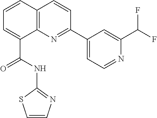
C1=CC2=C(C(C(NC3=NC=CS3)=O)=C1)N=C(C1=CC=NC(C(F)F)=C1)C=C2
